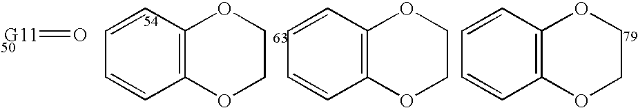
[G11]=O.C1=CC2=C(C=C1)OCCO2.C1=CC2=C(C=C1)OCCO2.C1=CC2=C(C=C1)OCCO2
